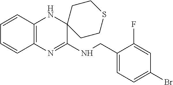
C1(CNC2=NC3=C(NC24CCSCC4)C=CC=C3)=CC=C(Br)C=C1F
